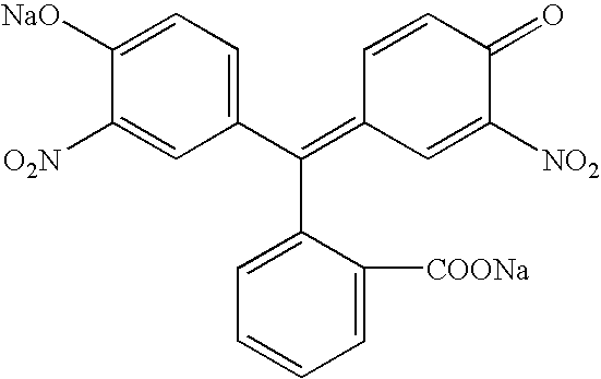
C1(C(=C2C=C([NO2])C(=O)C=C2)C2=CC=CC=C2[COONa])=CC=C([NaO])C([O2N])=C1
